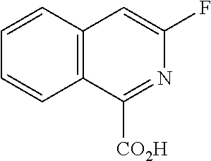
C1=CC2=C(C=C1)C=C(F)N=C2[CO2H]
